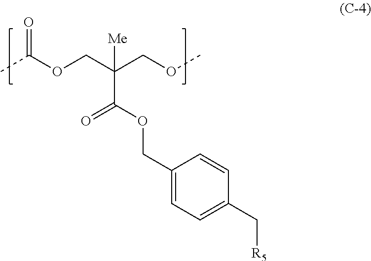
CC(=O)OCC(COC)([Me])C(=O)OCC1=CC=C(C[R5])C=C1
